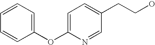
C1=CC=C(OC2=CC=C(CCO)C=N2)C=C1
